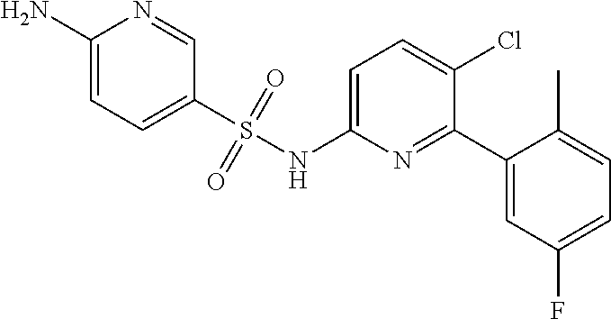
C1(N)=CC=C(S(NC2=CC=C(Cl)C(C3=CC(F)=CC=C3C)=N2)(=O)=O)C=N1
